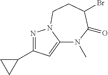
N1=C(C2CC2)C=C2N1CCC(Br)C(=O)N2C
